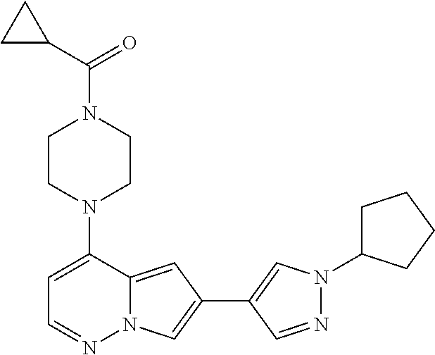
C1CN(C2=CC=NN3C2=CC(C2=CN(C4CCCC4)N=C2)=C3)CCN1C(C1CC1)=O
